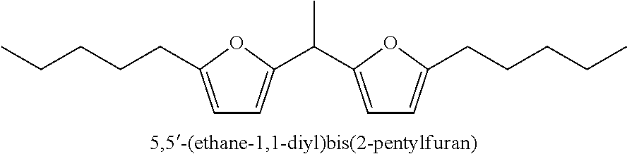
C1=C(CCCCC)OC(C(C2=CC=C(CCCCC)O2)C)=C1
